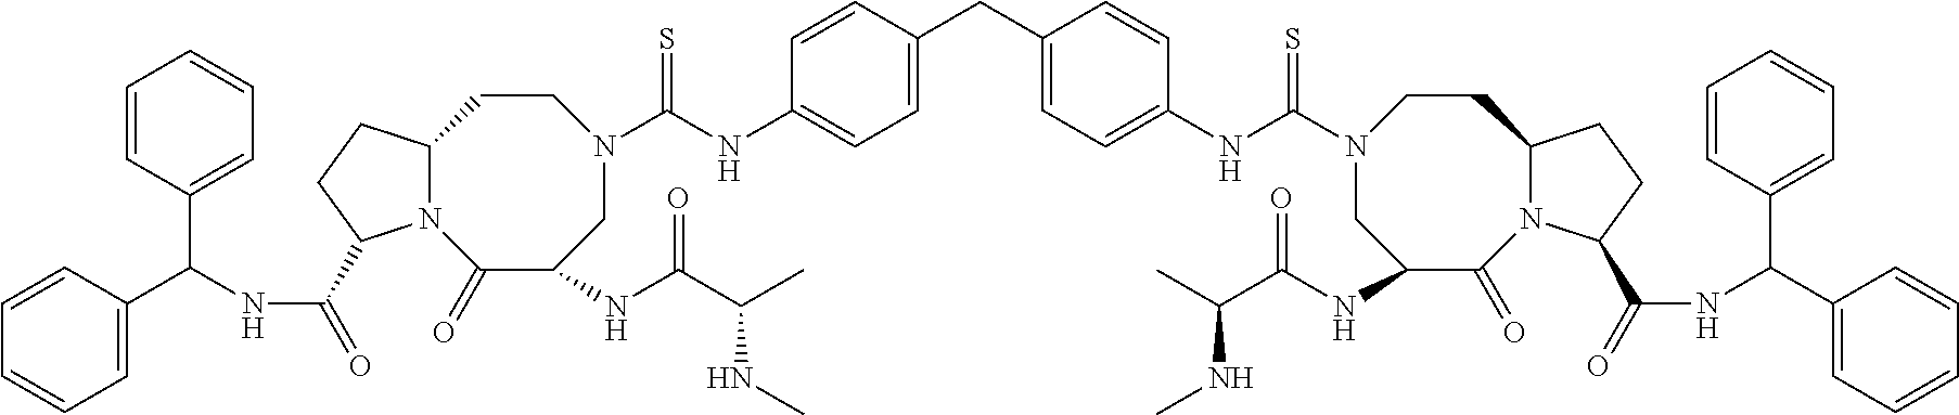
C1=CC(C(NC(=O)C2N3C(CC2)CCN(C(=S)NC2=CC=C(CC4=CC=C(NC(=S)N5CC(NC(C(C)NC)=O)C(=O)N6C(CC5)CCC6C(=O)NC(C5=CC=CC=C5)C5=CC=CC=C5)C=C4)C=C2)CC(NC(C(C)NC)=O)C3=O)C2=CC=CC=C2)=CC=C1
